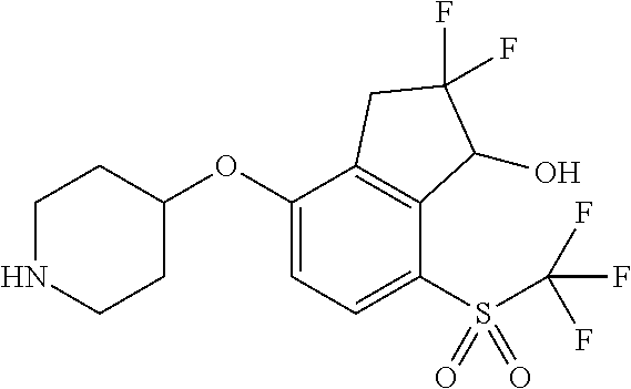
O(C1=CC=C(S(=O)(=O)C(F)(F)F)C2=C1CC(F)(F)C2O)C1CCNCC1
